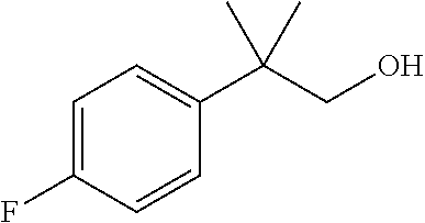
C1=C(F)C=CC(C(CO)(C)C)=C1
